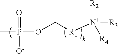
CP(OC[R1][N+]([R3])([R2])[R4])(=O)[O-]
